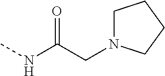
CNC(CN1CCCC1)=O
